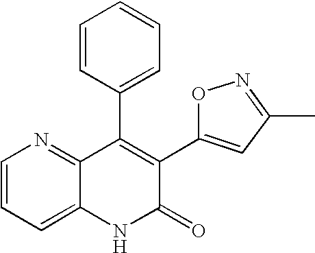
C1=CC=C2C(=N1)C(C1=CC=CC=C1)=C(C1=CC(C)=NO1)C(=O)N2
